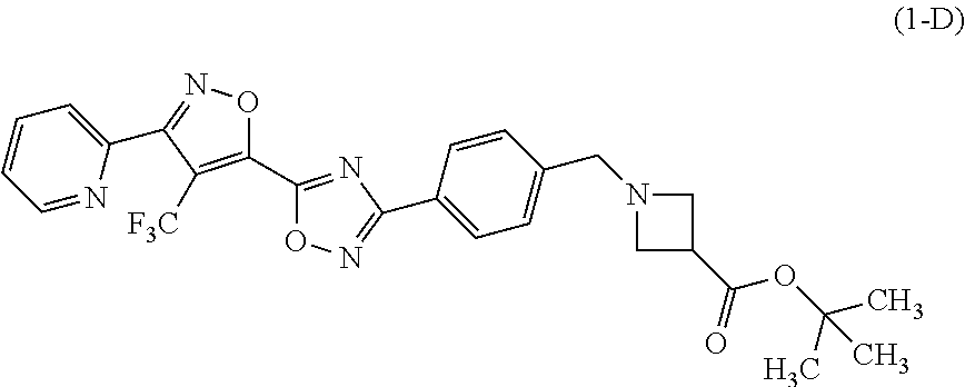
C1(C2=C([F3C])C(C3=CC=CC=N3)=NO2)=NC(C2=CC=C(CN3CC(C(=O)OC(C)(C)C)C3)C=C2)=NO1
